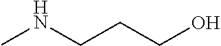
CNCCCO
